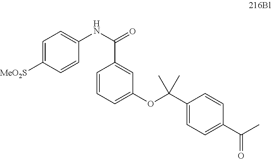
C1=C([MeO2S])C=CC(NC(=O)C2=CC(OC(C3=CC=C(C(C)=O)C=C3)(C)C)=CC=C2)=C1
